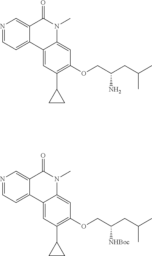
N1=CC=C2C(=C1)C(=O)N(C)C1=CC(OCC(CC(C)C)N)=C(C3CC3)C=C21.N1=CC=C2C(=C1)C(=O)N(C)C1=CC(OCC(CC(C)C)[NHBoc])=C(C3CC3)C=C21
